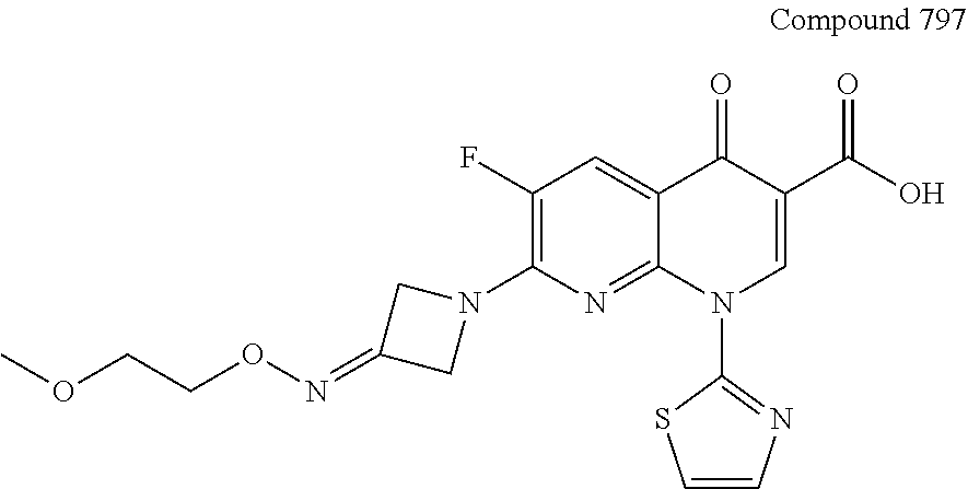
COCCON=C1CN(C2=C(F)C=C3C(=N2)N(C2=NC=CS2)C=C(C(O)=O)C3=O)C1
